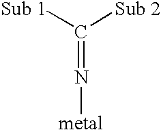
[metal]N=C([Sub 2])[Sub 1]
